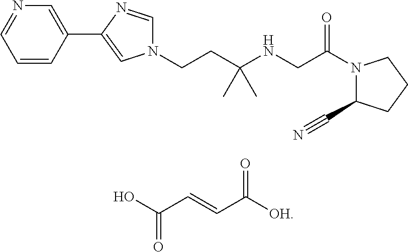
N(CC(N1C(C#N)CCC1)=O)C(CCN1C=NC(C2=CN=CC=C2)=C1)(C)C.OC(C=CC([OH])=O)=O
